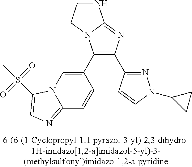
C1(C2=CN3C(=NC=C3S(C)(=O)=O)C=C2)=C(C2=NN(C3CC3)C=C2)N=C2N1CCN2
